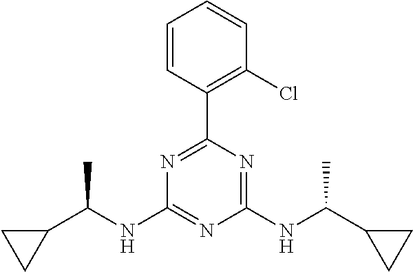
N1=C(C2=C(Cl)C=CC=C2)N=C(NC(C2CC2)C)N=C1NC(C1CC1)C
